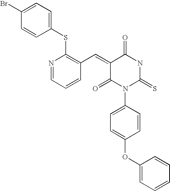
C1=C(Br)C=CC(SC2=C(C=C3C(=O)N(C4=CC=C(OC5=CC=CC=C5)C=C4)C(=S)NC3=O)C=CC=N2)=C1
